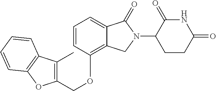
C1=C2C(=C(OCC3=C(C)C4=C(O3)C=CC=C4)C=C1)CN(C1CCC(=O)NC1=O)C2=O
